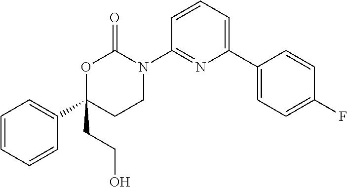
C1(C2=CC=CC=C2)(CCO)CCN(C2=NC(C3=CC=C(F)C=C3)=CC=C2)C(=O)O1
